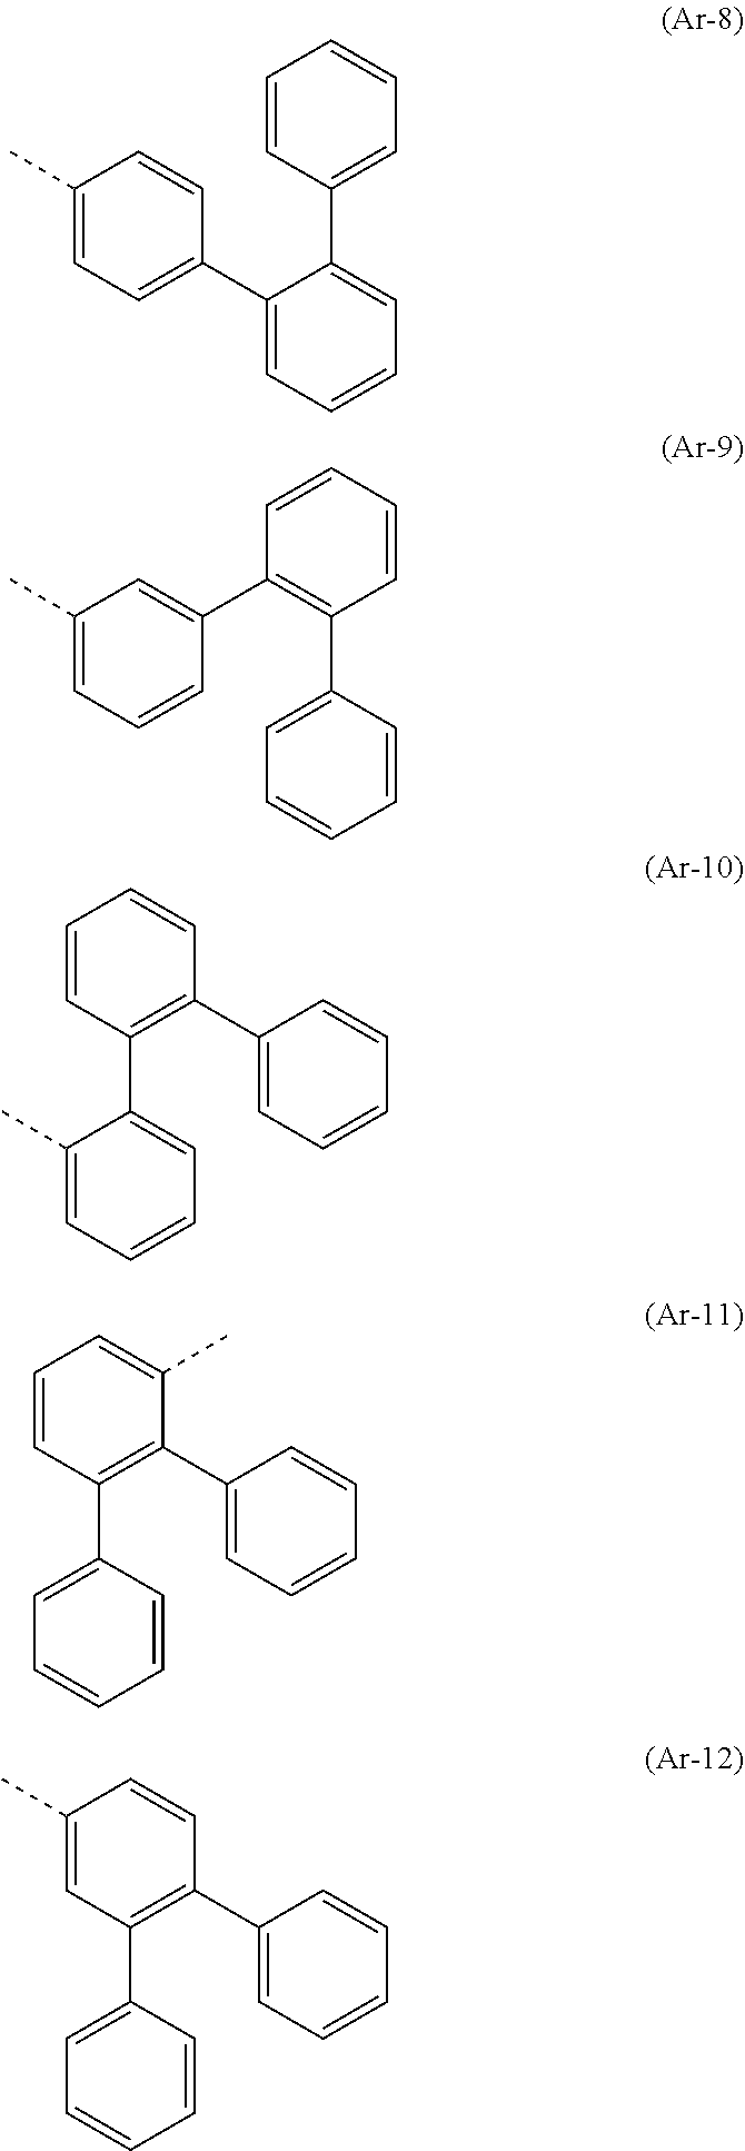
C1(C)=CC=C(C2=CC=CC=C2C2=CC=CC=C2)C=C1.C1(C)=CC=CC(C2=C(C3=CC=CC=C3)C=CC=C2)=C1.C1(C)=CC=CC=C1C1=C(C2=CC=CC=C2)C=CC=C1.C1=CC(C2=CC=CC=C2)=C(C2=CC=CC=C2)C(C)=C1.C1(C)=CC(C2=CC=CC=C2)=C(C2=CC=CC=C2)C=C1
